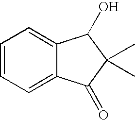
C1=CC=C2C(=C1)C(O)C(C)(C)C2=O
